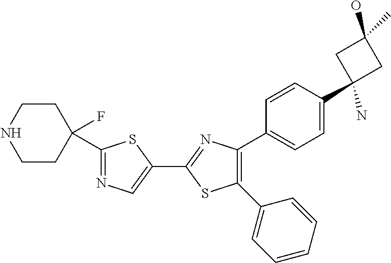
C1(C2=CN=C(C3(F)CCNCC3)S2)=NC(C2=CC=C(C3(N)CC(O)(C)C3)C=C2)=C(C2=CC=CC=C2)S1
